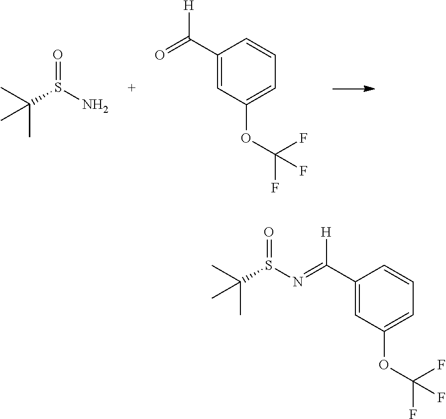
NS(C(C)(C)C)=O.C1(C(=O)[H])=CC(OC(F)(F)F)=CC=C1.C1(C(=NS(C(C)(C)C)=O)[H])=CC(OC(F)(F)F)=CC=C1
